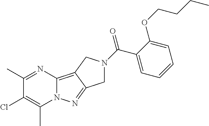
C1(C)=NC2=C3C(=NN2C(C)=C1Cl)CN(C(=O)C1=CC=CC=C1OCCCC)C3
